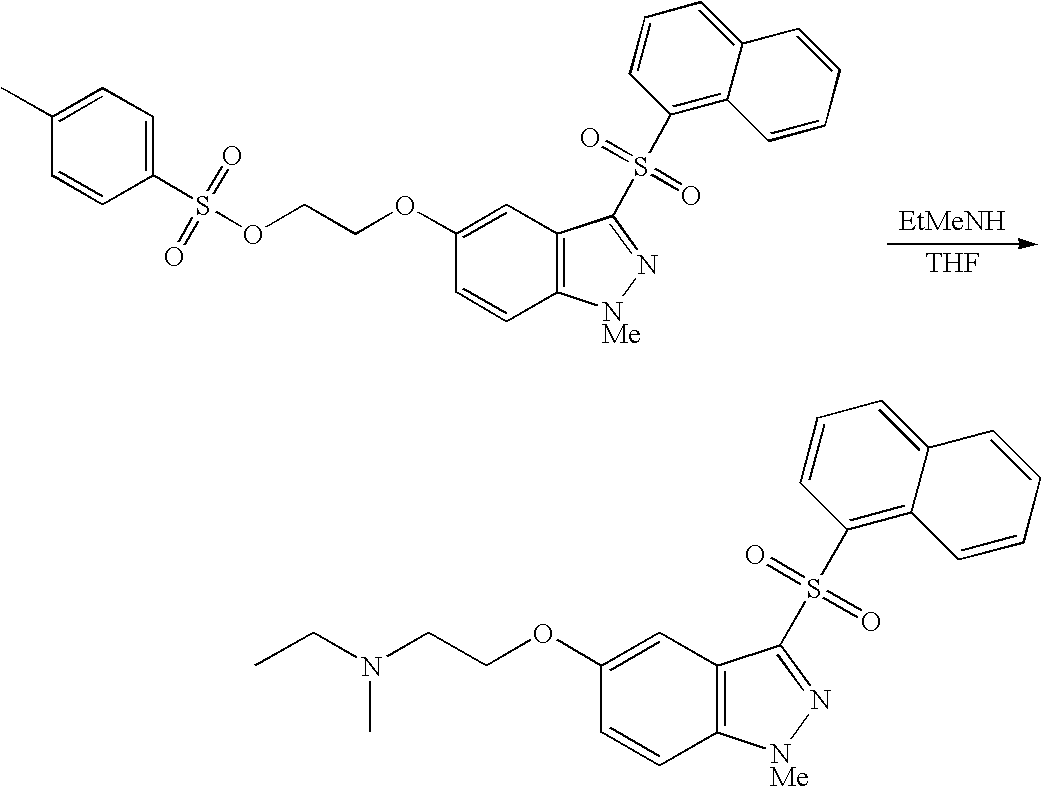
O(CCOC1=CC2=C(C=C1)[NMe]N=C2S(C1=C2C(=CC=C1)C=CC=C2)(=O)=O)S(C1=CC=C(C)C=C1)(=O)=O.[EtMeNH].[THF].C(COC1=CC2=C(C=C1)[NMe]N=C2S(C1=C2C(=CC=C1)C=CC=C2)(=O)=O)N(CC)C
